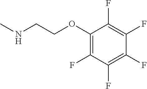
CNCCOC1=C(F)C(F)=C(F)C(F)=C1F
